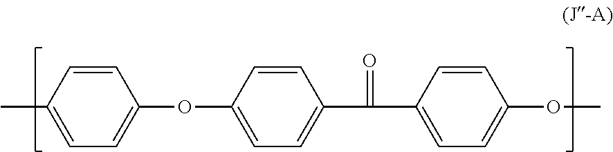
CC1=CC=C(OC2=CC=C(C(C3=CC=C(OC)C=C3)=O)C=C2)C=C1
